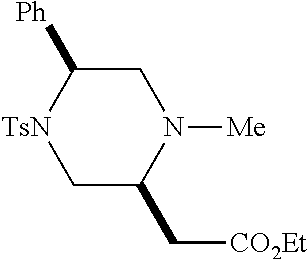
C1C(C[CO2Et])N([Me])CC([Ph])[TsN]1
